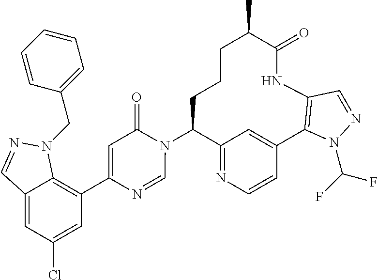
C12=NC=CC(=C1)C1=C(NC(=O)C(C)CCCC2N2C(=O)C=C(C3=C4C(=CC(Cl)=C3)C=NN4CC3=CC=CC=C3)N=C2)C=NN1C(F)F
